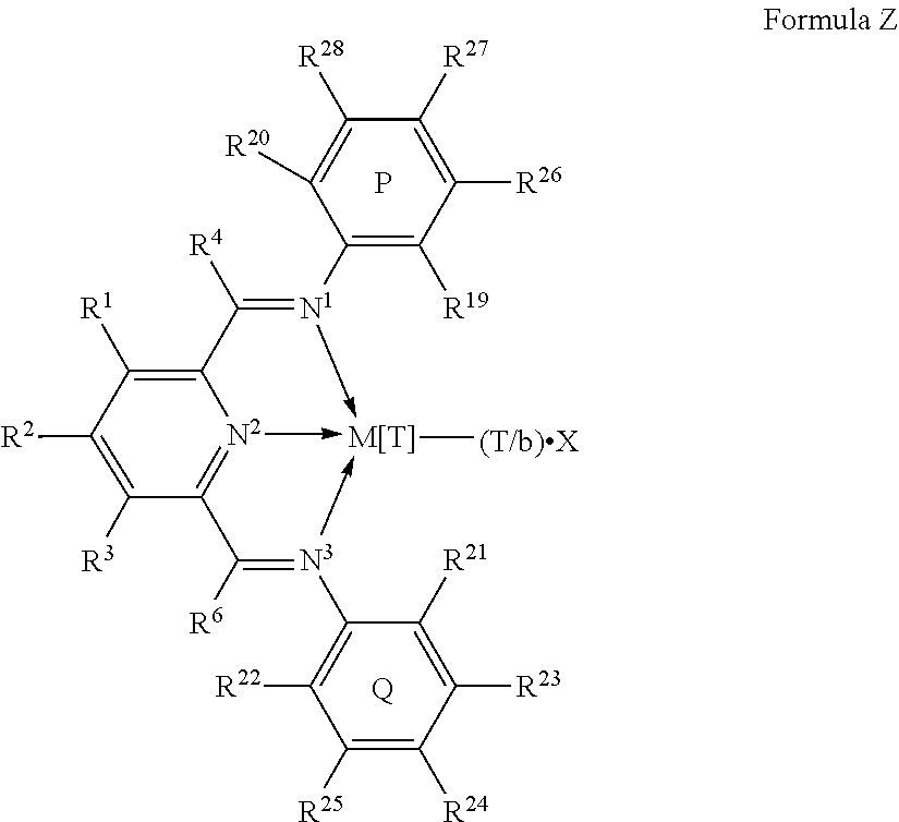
C12=C([R1])C([R2])=C([R3])C3=[N2]1->[M[T]]([(T/b)X])(-[N1](C1=C([R19])C([R26])=C([R27])C([R28])=C1[R20])=C2[R4])-[N3](C1=C([R22])C([R25])=C([R24])C([R23])=C1[R21])=C3[R6].P.[Q]
